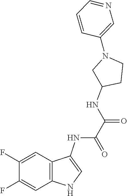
C1C(NC(C(=O)NC2=CNC3=C2C=C(F)C(F)=C3)=O)CCN1C1=CN=CC=C1
